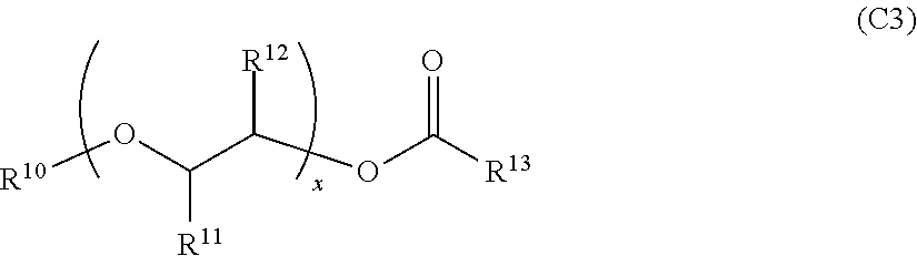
[R10]OC(C(OC([R13])=O)[R12])[R11]
